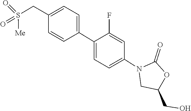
O=C1OC(CO)CN1C1=CC=C(C2=CC=C(CS(=O)(=O)[Me])C=C2)C(F)=C1
